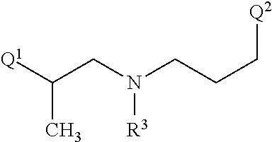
[Q1]C(CN(CCC[Q2])[R3])C
